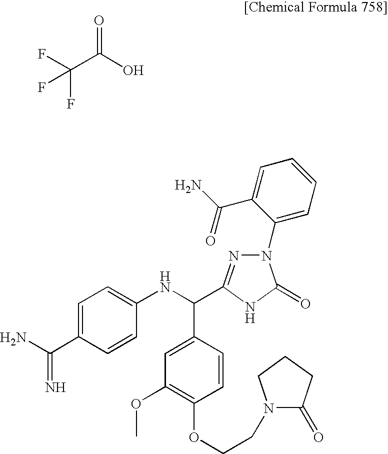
FC(C(O)=O)(F)F.C1=C(C(=N)N)C=CC(NC(C2=CC(OC)=C(OCCN3C(=O)CCC3)C=C2)C2=NN(C3=CC=CC=C3C(=O)N)C(=O)N2)=C1
